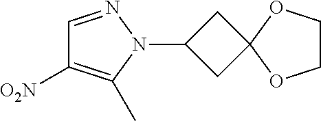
C1=NN(C2CC3(C2)OCCO3)C(C)=C1[O2N]
